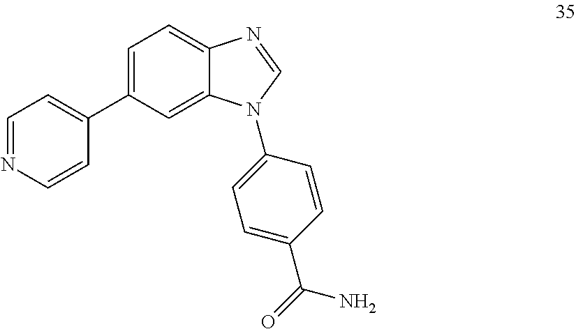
C1=C(C2=CC=NC=C2)C=C2C(=C1)N=CN2C1=CC=C(C(=O)N)C=C1
